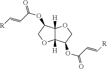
C12([H])C([H])(C(OC(C=C[R])=O)CO1)OCC2OC(C=C[R])=O
